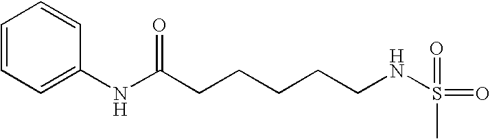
C(CCCCNS(=O)(C)=O)C(NC1=CC=CC=C1)=O
